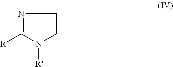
N1=C([R])N([R])CC1
